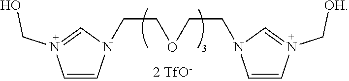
C1=CN(CO)=CN1CCOCCN1C=CN(C[OH])=C1
